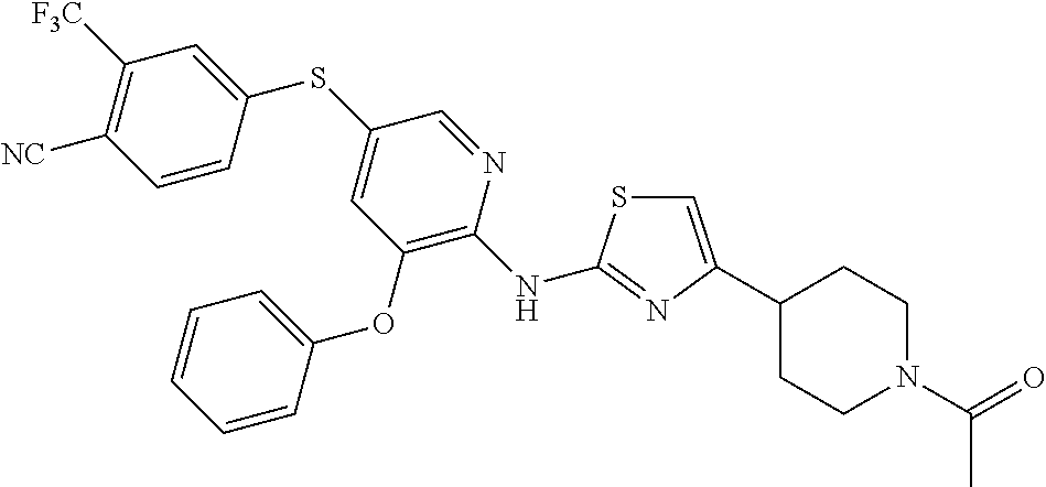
C1=C(C2CCN(C(=O)C)CC2)N=C(NC2=C(OC3=CC=CC=C3)C=C(SC3=CC([F3C])=C([NC])C=C3)C=N2)S1
